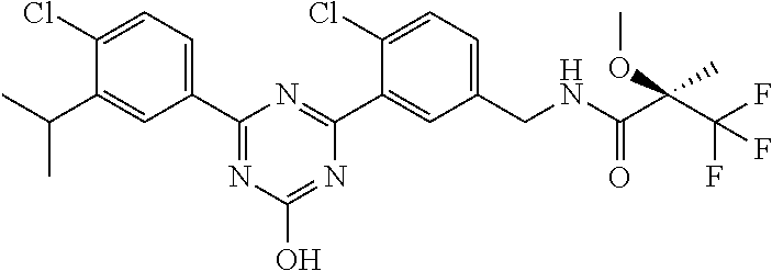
C1(CNC(C(C(F)(F)F)(OC)C)=O)=CC=C(Cl)C(C2=NC(C3=CC=C(Cl)C(C(C)C)=C3)=NC(O)=N2)=C1
